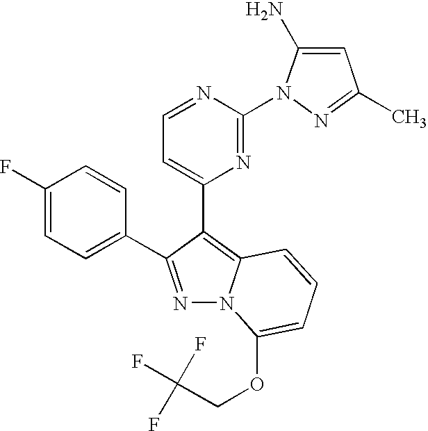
C1(F)=CC=C(C2=NN3C(=C2C2=CC=NC(N4N=C(C)C=C4N)=N2)C=CC=C3OCC(F)(F)F)C=C1
